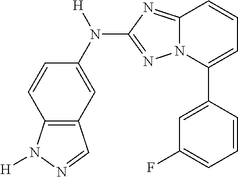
C1=C(C2=CC=CC3=NC(N(C4=CC5=C(C=C4)N([H])N=C5)[H])=NN23)C=CC=C1F
